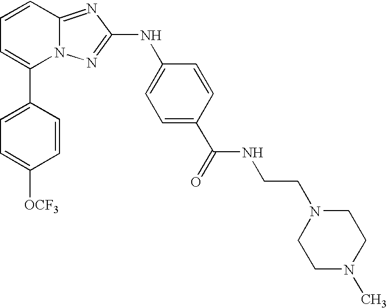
C1(C2=CC=CC3=NC(NC4=CC=C(C(NCCN5CCN(C)CC5)=O)C=C4)=NN23)=CC=C([OCF3])C=C1
